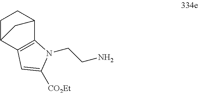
C12=C(C3CCC1C3)N(CCN)C([CO2Et])=C2
